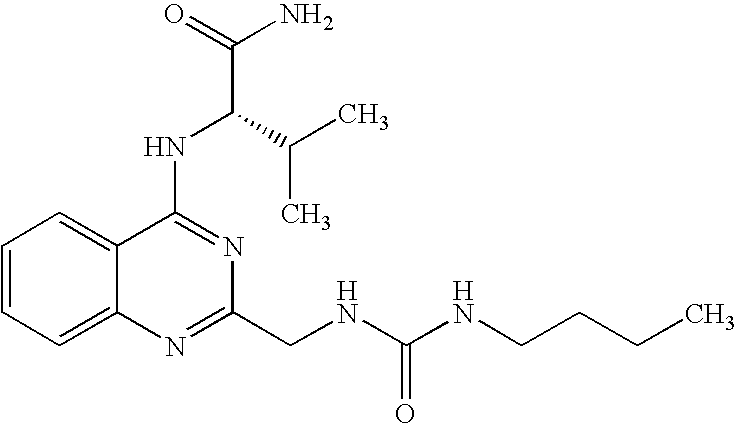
C12=CC=CC=C1N=C(CNC(NCCCC)=O)N=C2NC(C(N)=O)C(C)C
